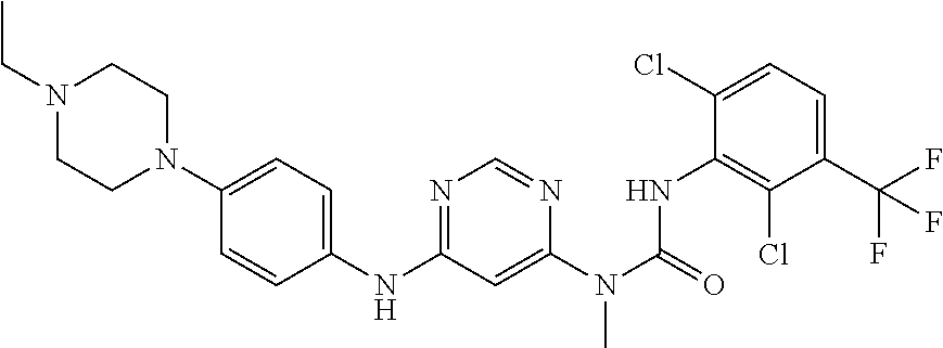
CCN1CCN(C2=CC=C(NC3=NC=NC(N(C(=O)NC4=C(Cl)C(C(F)(F)F)=CC=C4Cl)C)=C3)C=C2)CC1
